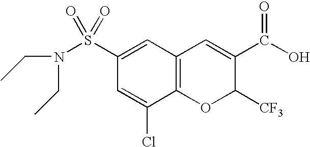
C12=C(C=C(S(N(CC)CC)(=O)=O)C=C1Cl)C=C(C(O)=O)C([CF3])O2
